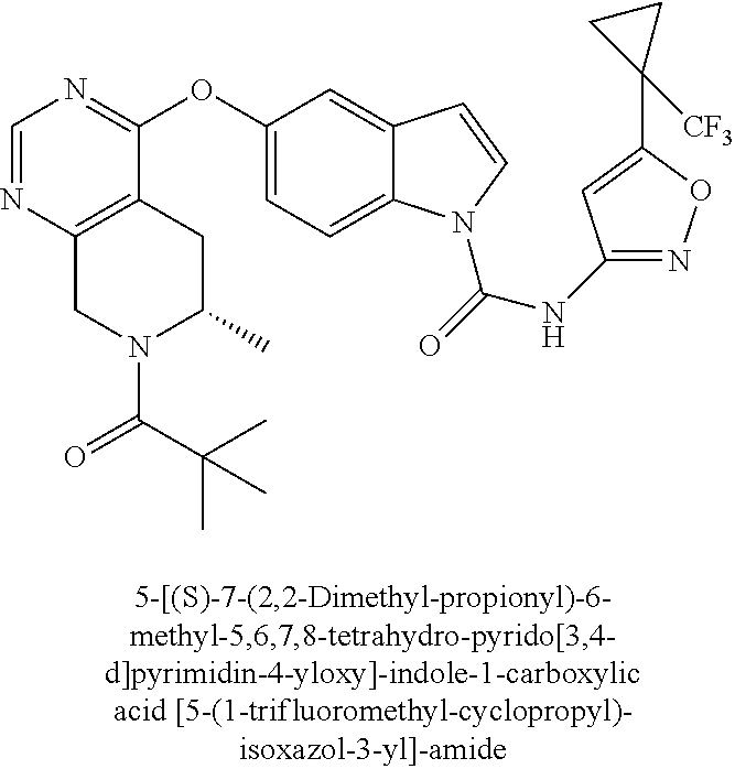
C1=NC2=C(C(OC3=CC=C4C(=C3)C=CN4C(=O)NC3=NOC(C4([CF3])CC4)=C3)=N1)CC(C)N(C(C(C)(C)C)=O)C2
